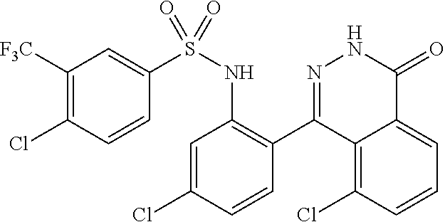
C1=C(Cl)C=CC(C2=NNC(=O)C3=CC=CC(Cl)=C23)=C1NS(=O)(C1=CC([F3C])=C(Cl)C=C1)=O
